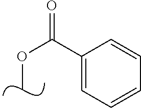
C(C1=CC=CC=C1)(=O)OC
